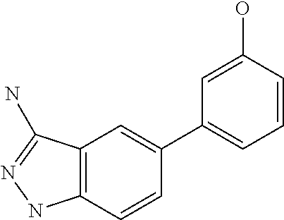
C12=C(C=CC(C3=CC=CC(O)=C3)=C1)NN=C2N
